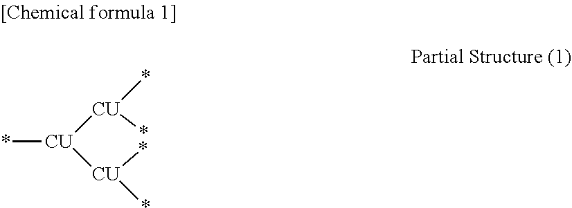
*[CU]([CU](*)*)[CU](*)*
